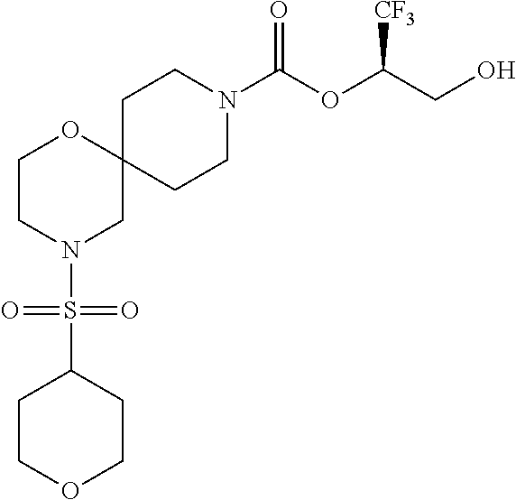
C12(CCN(C(OC(CO)[CF3])=O)CC1)OCCN(S(C1CCOCC1)(=O)=O)C2
